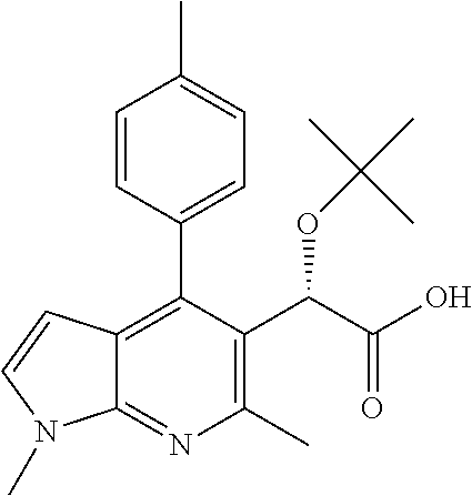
CN1C2=NC(C)=C(C(OC(C)(C)C)C(O)=O)C(C3=CC=C(C)C=C3)=C2C=C1
